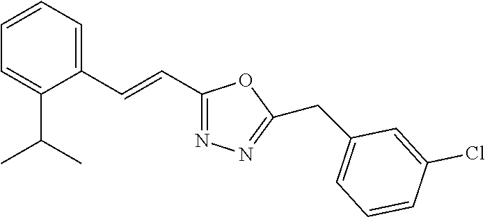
C1=CC=C(C=CC2=NN=C(CC3=CC=CC(Cl)=C3)O2)C(C(C)C)=C1
